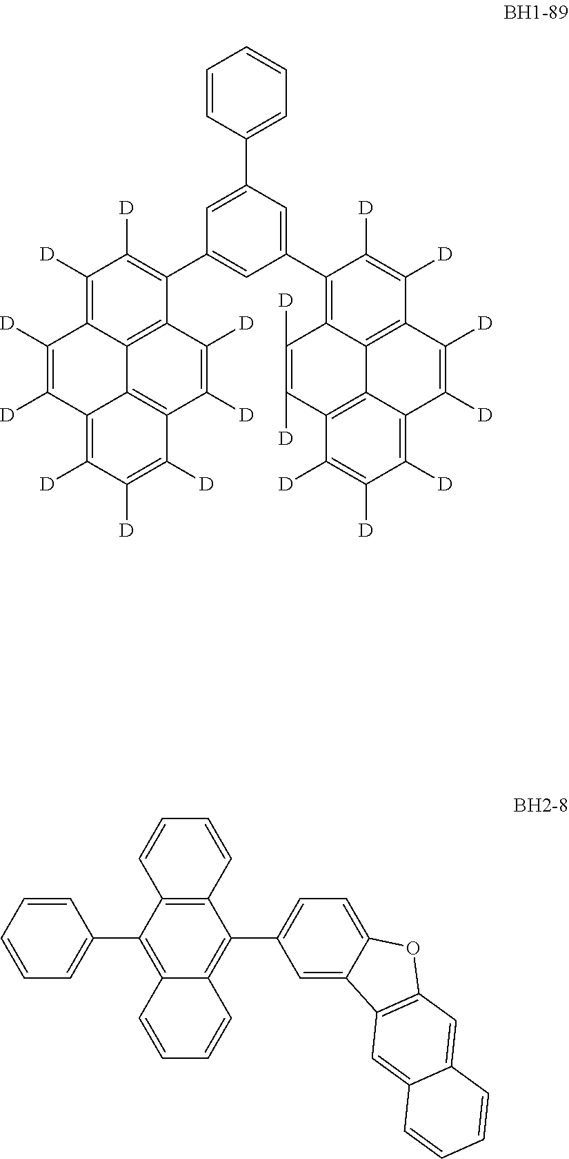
C1=CC=CC=C1C1=C2C(=C(C3=CC=C4C(=C3)C3=C(O4)C=C4C(=C3)C=CC=C4)C3=C1C=CC=C3)C=CC=C2.C1=CC(C2=CC(C3=C([D])C([D])=C4C5=C3C([D])=C([D])C3=C5C(=C([D])C([D])=C3[D])C([D])=C4[D])=CC(C3=C4C5=C(C([D])=C3[D])C([D])=C([D])C3=C([D])C([D])=C([D])C(=C53)C([D])=C4[D])=C2)=CC=C1
